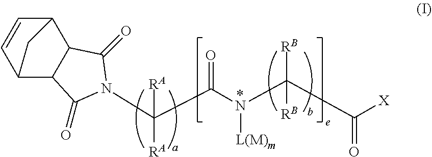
C12C3C(C(C=C1)C2)C(=O)N(C(C(N(C(C([X])=O)([RB])[RB])[L(M)m])=O)([RA])[RA])C3=O
